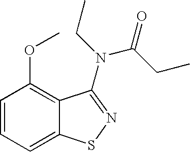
C1=CC=C2C(=C1OC)C(N(CC)C(CC)=O)=NS2
